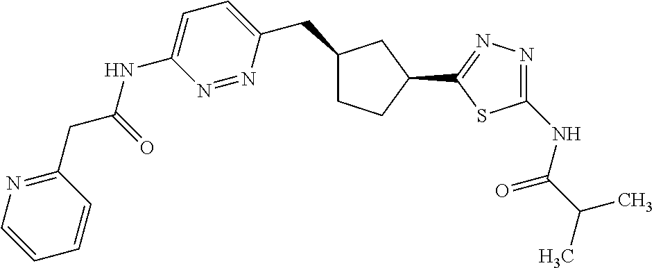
C1(CC2=CC=C(NC(CC3=NC=CC=C3)=O)N=N2)CCC(C2=NN=C(NC(C(C)C)=O)S2)C1
